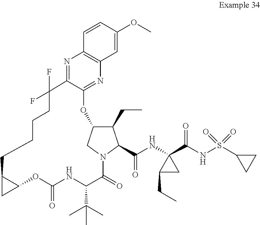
C1(CC)C2CN(C1C(NC1(C(NS(C3CC3)(=O)=O)=O)C(CC)C1)=O)C(=O)C(C(C)(C)C)NC(=O)OC1C(C1)CCCCC(F)(F)C1=NC3=C(N=C1O2)C=C(OC)C=C3
